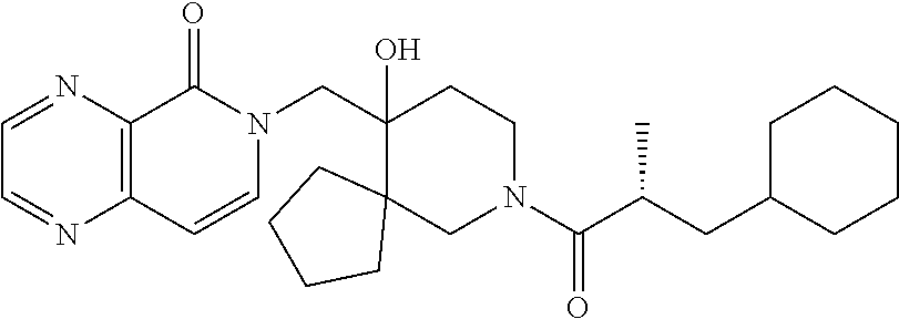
C1(CN2C(=O)C3=C(C=C2)N=CC=N3)(O)C2(CN(C(C(CC3CCCCC3)C)=O)CC1)CCCC2
